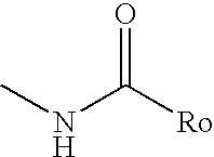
CNC([Ro])=O
